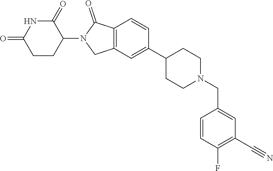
C1=CC2=C(C=C1C1CCN(CC3=CC(C#N)=C(F)C=C3)CC1)CN(C1CCC(=O)NC1=O)C2=O
